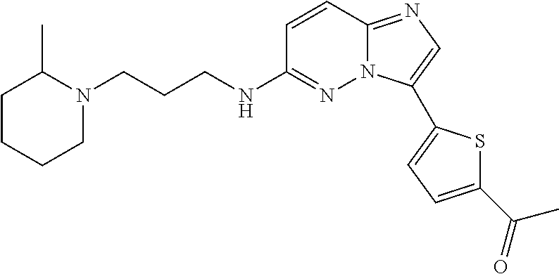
C1=CC2=NC=C(C3=CC=C(C(C)=O)S3)N2N=C1NCCCN1C(C)CCCC1
